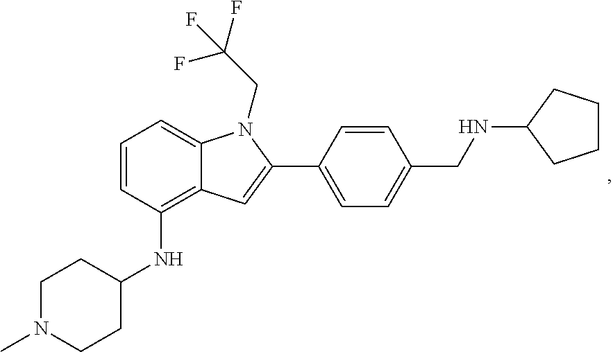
C12=C(NC3CCN(C)CC3)C=CC=C1N(CC(F)(F)F)C(C1=CC=C(CNC3CCCC3)C=C1)=C2
